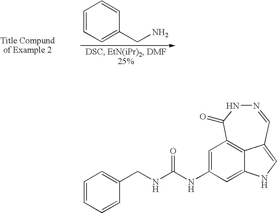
C1=CC=C(CN)C=C1.C1=C(NC(NCC2=CC=CC=C2)=O)C=C2NC=C3C2=C1C(=O)NN=C3
